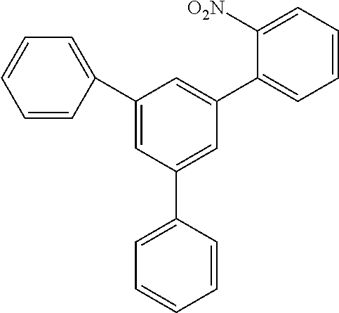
C1=CC=C(C2=CC(C3=CC=CC=C3)=CC(C3=CC=CC=C3[O2N])=C2)C=C1
